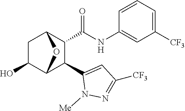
C1C(O)C2C(C3=CC([CF3])=NN3[Me])C(C(=O)NC3=CC([CF3])=CC=C3)C1O2
